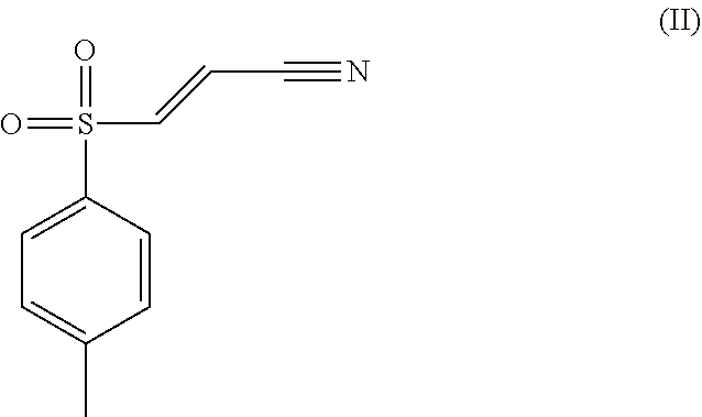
C1=CC(C)=CC=C1S(=O)(=O)C=CC#N
